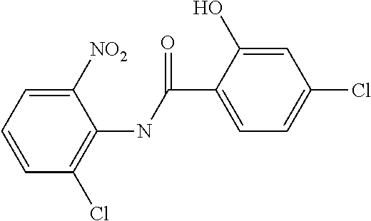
C1=CC=C([NO2])C(NC(C2=CC=C(Cl)C=C2O)=O)=C1Cl
